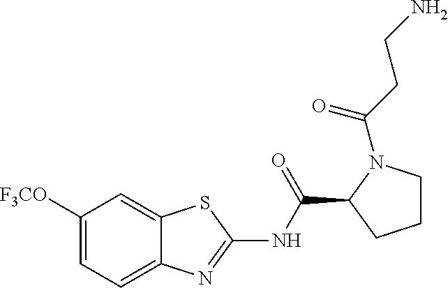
C1([F3CO])=CC=C2C(=C1)SC(NC(C1CCCN1C(=O)CCN)=O)=N2
